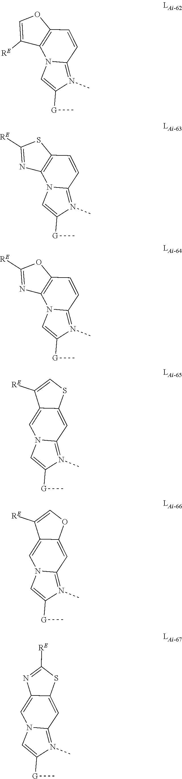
C1=C([G]C)N(C)=C2N1C1=C(C=C2)OC=C1[RE].C1=C([G]C)N(C)=C2N1C1=C(C=C2)SC([RE])=N1.C1=C([G]C)N(C)=C2N1C1=C(C=C2)OC([RE])=N1.C1=C([G]C)N(C)=C2N1C=C1C(=C2)SC=C1[RE].C1=C([G]C)N(C)=C2N1C=C1C(=C2)OC=C1[RE].C1=C([G]C)N(C)=C2N1C=C1C(=C2)SC([RE])=N1
